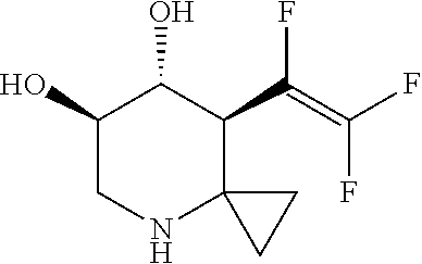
C1(O)CNC2(C(C(=C(F)F)F)C1O)CC2
